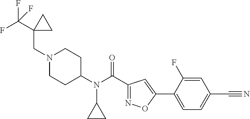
N1(CC2(C(F)(F)F)CC2)CCC(N(C(C2=NOC(C3=CC=C(C#N)C=C3F)=C2)=O)C2CC2)CC1
